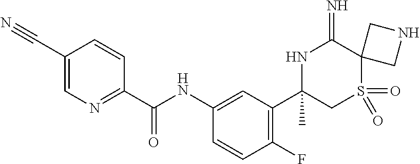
C1(C)(C2=C(F)C=CC(NC(C3=NC=C(C#N)C=C3)=O)=C2)NC(=N)C2(S(=O)(=O)C1)CNC2
